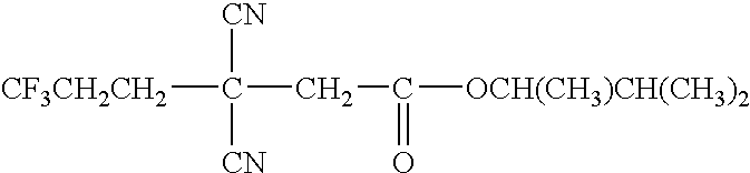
[CF3CH2CH2]C([CN])([CN])CC(=O)[OCH(CH3)CH(CH3)2]
